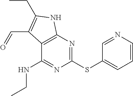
S(C1=CC=CN=C1)C1=NC2=C(C(NCC)=N1)C(C=O)=C(CC)N2
